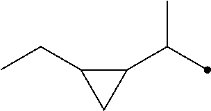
C1(C(C)C)C(CC)C1
